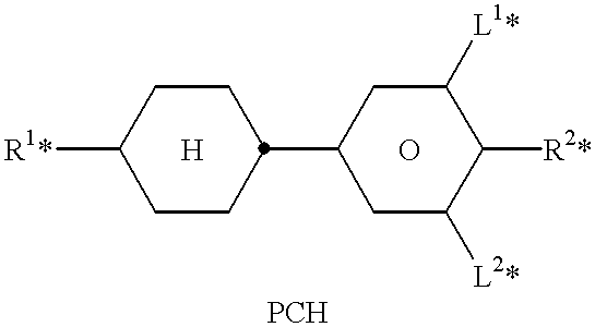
[R1*]C1CCC(C2CC([L2*])C([R2*])C([L1*])C2)CC1.[H].O
